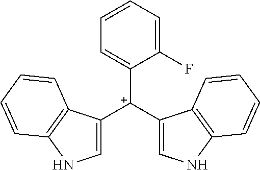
C1([C+](C2=CNC3=C2C=CC=C3)C2=CNC3=C2C=CC=C3)=CC=CC=C1F
